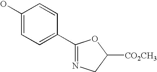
C1(O)=CC=C(C2=NCC([CO2CH3])O2)C=C1
